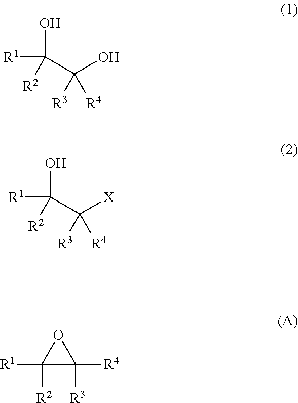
[R1]C(O)([R2])C(O)([R3])[R4].[R1]C(O)([R2])C([X])([R3])[R4].C1([R2])([R1])C([R4])([R3])O1
